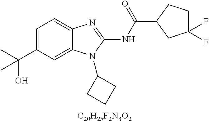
C1=C(C(C)(O)C)C=C2C(=C1)N=C(NC(=O)C1CC(F)(F)CC1)N2C1CCC1.[C20H25F2N3O2]
